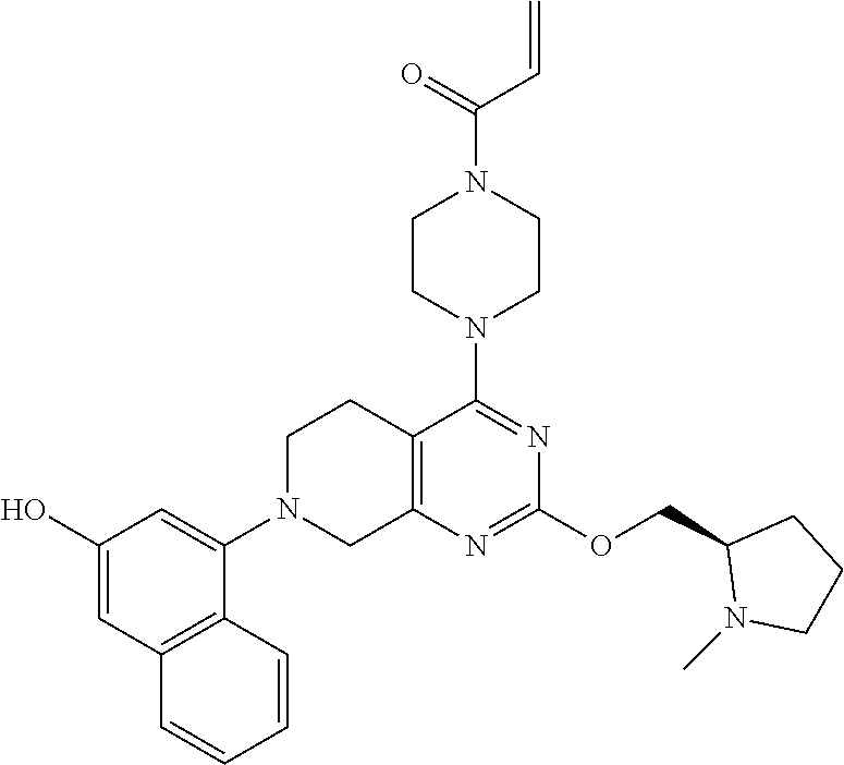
C12=C(N=C(OCC3N(C)CCC3)N=C1N1CCN(C(C=C)=O)CC1)CN(C1=CC(O)=CC3=C1C=CC=C3)CC2
